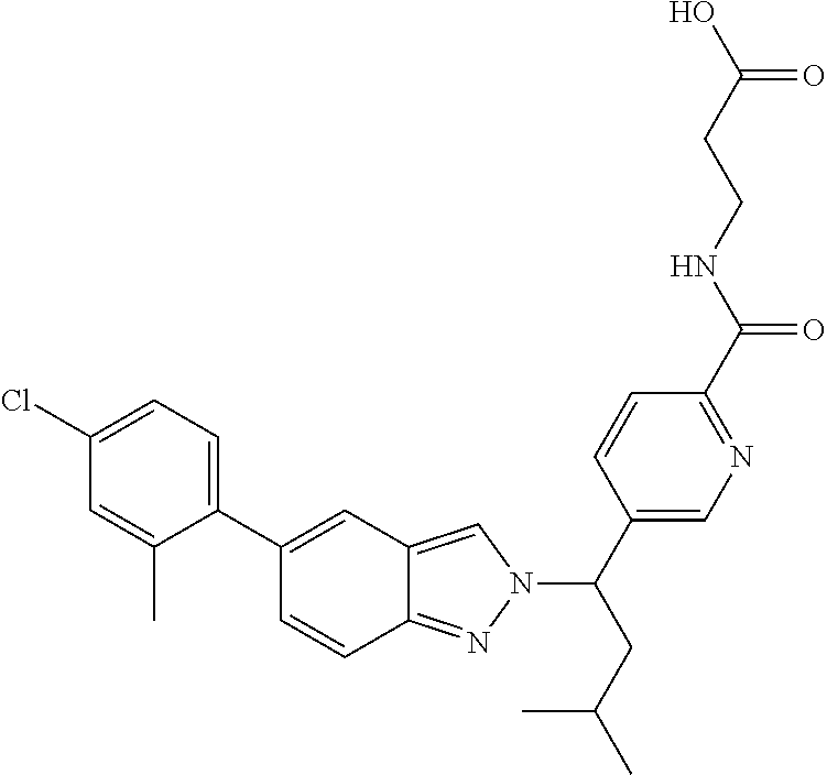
C1=CC2=NN(C(CC(C)C)C3=CN=C(C(NCCC(O)=O)=O)C=C3)C=C2C=C1C1=CC=C(Cl)C=C1C
